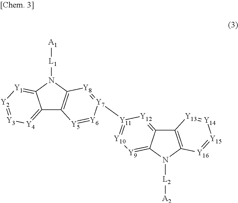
C12=[Y4][Y3]=[Y2][Y1]=C1N([L1][A1])C1=C2[Y5]=[Y6][Y7]([Y11]2=[Y10][Y9]=C3C(=[Y12]2)C2=C(N3[L2][A2])[Y16]=[Y15][Y14]=[Y13]2)=[Y8]1
